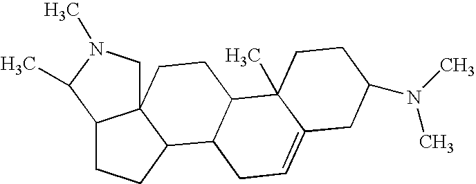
C12CCC3C1(CN(C)C2C)CCC1C3CC=C2C1(C)CCC(N(C)C)C2
